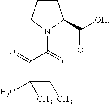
C1CCN(C(=O)C(=O)C(CC)(C)C)C1C([OH])=O
